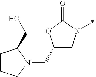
C1(CN2CCCC2CO)CN(C)C(=O)O1
